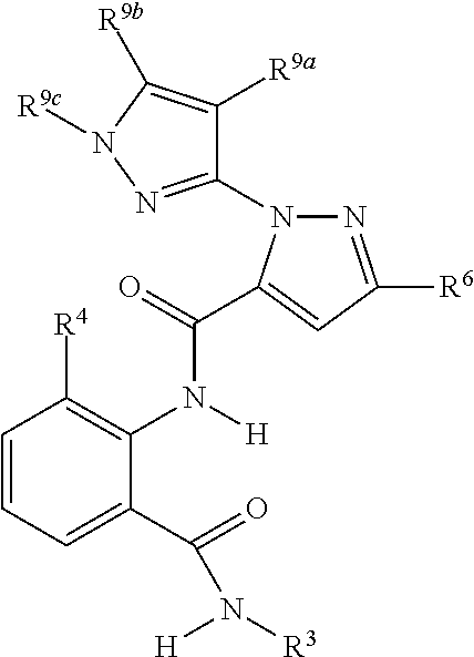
C1=CC=C(C(=O)N([H])[R3])C(N(C(=O)C2=CC([R6])=NN2C2=NN([R9c])C([R9b])=C2[R9a])[H])=C1[R4]
